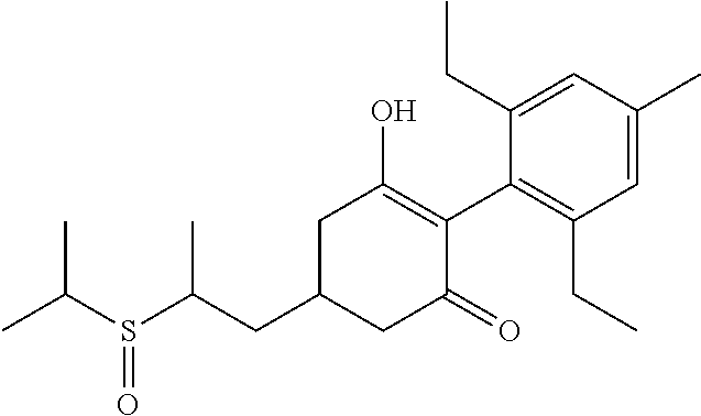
C1(CC(S(C(C)C)=O)C)CC(=O)C(C2=C(CC)C=C(C)C=C2CC)=C(O)C1
